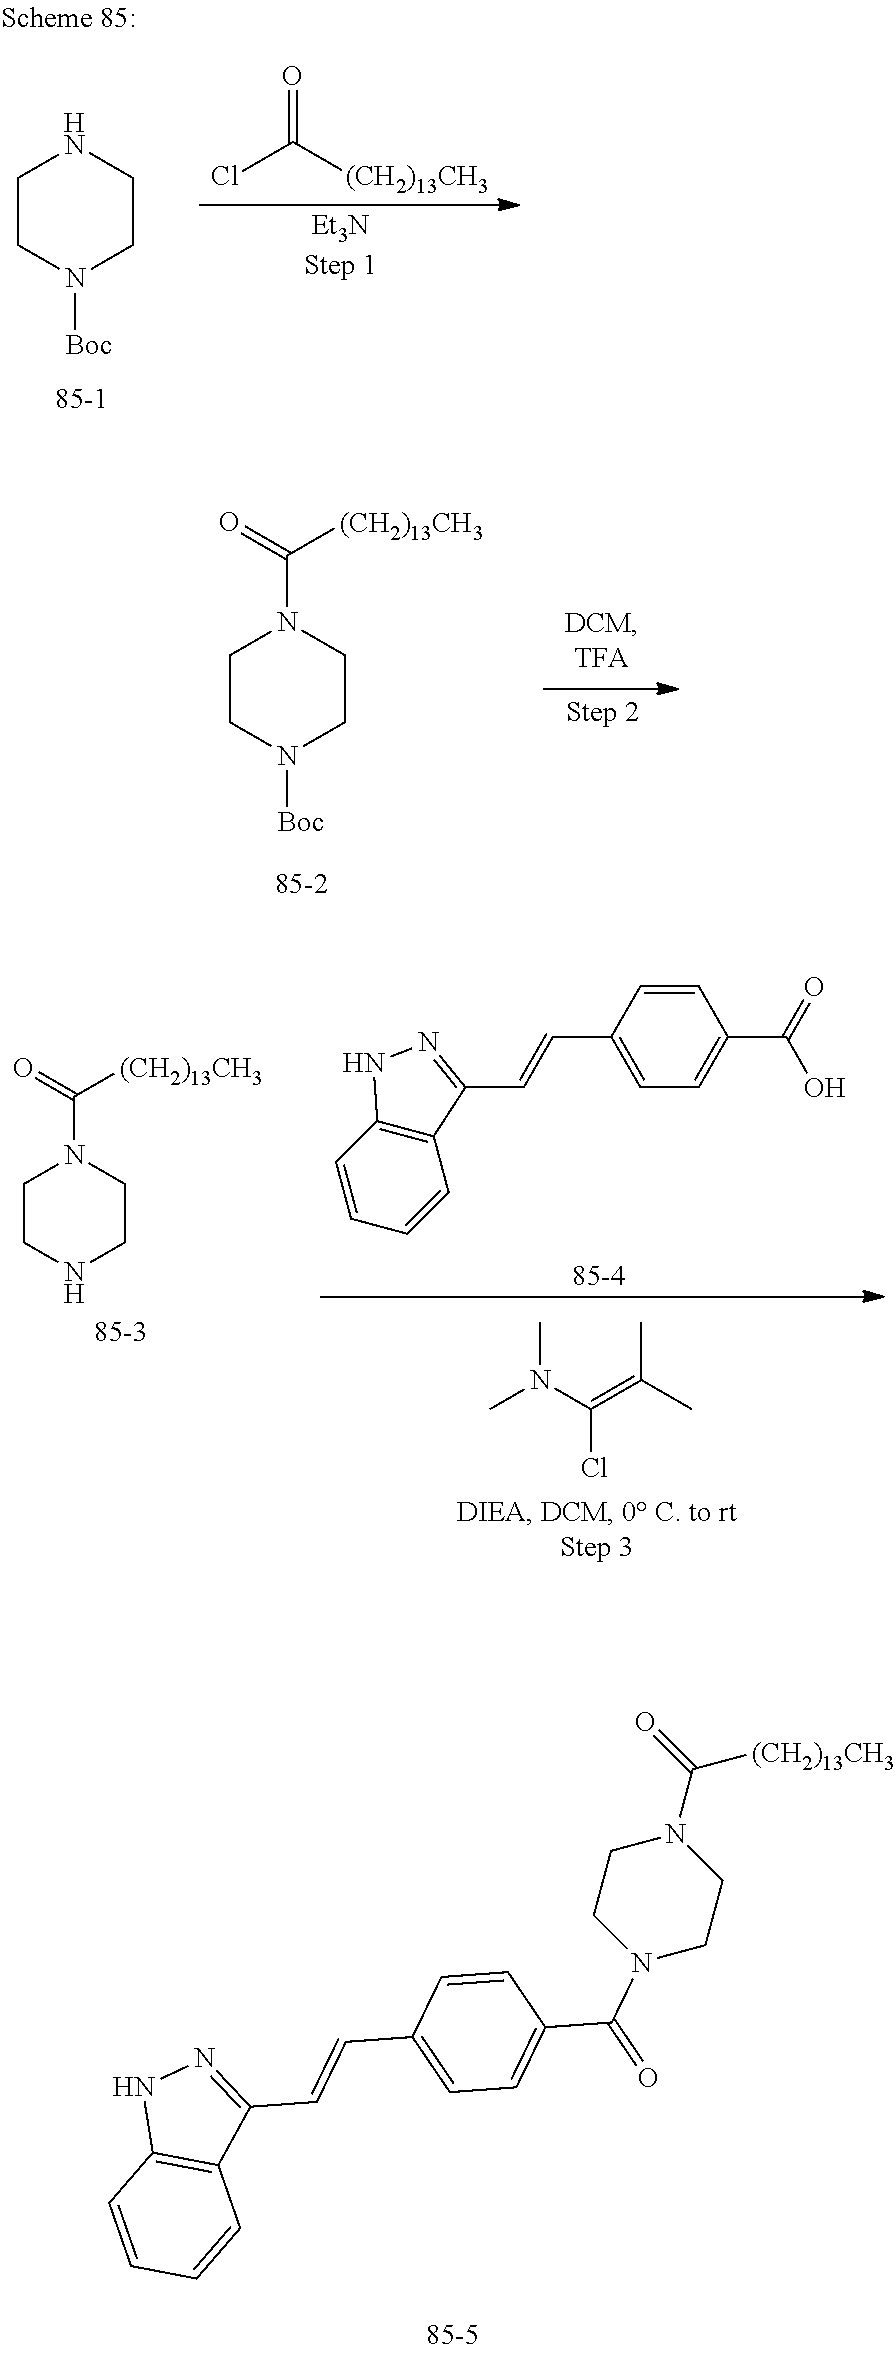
O=C([(CH2)13CH3])Cl.C1CN([Boc])CCN1.C1CN([Boc])CCN1C(=O)[(CH2)13CH3].C1CNCCN1C(=O)[(CH2)13CH3].C12=C(C=CC=C1)NN=C2C=CC1=CC=C(C(=O)O)C=C1.CN(C(=C(C)C)Cl)C.C12=C(C=CC=C1)NN=C2C=CC1=CC=C(C(N2CCN(C(=O)[(CH2)13CH3])CC2)=O)C=C1
